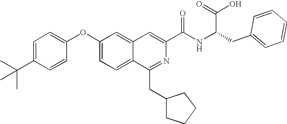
C1=C(C(C)(C)C)C=CC(OC2=CC=C3C(=C2)C=C(C(NC(CC2=CC=CC=C2)C(=O)O)=O)N=C3CC2CCCC2)=C1
